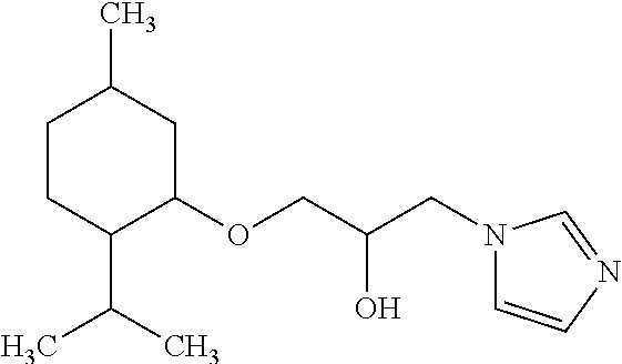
C1CC(C(C)C)C(OCC(CN2C=CN=C2)O)CC1C
